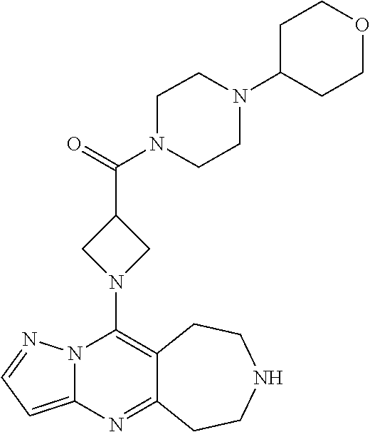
C12=C(N3CC(C(=O)N4CCN(C5CCOCC5)CC4)C3)N3C(=CC=N3)N=C1CCNCC2
